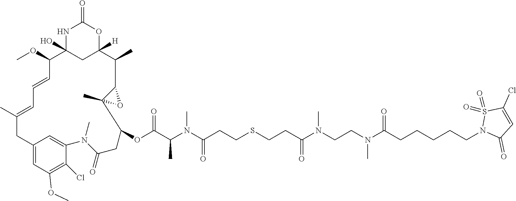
N1C2(O)CC([H])(OC1=O)C(C)C1C(C)(O1)C(OC(C(N(C(CCSCCC(N(CCN(C(CCCCCN1C(=O)C=C(Cl)S1(=O)=O)=O)C)C)=O)=O)C)C)=O)CC(=O)N(C)C1=CC(=CC(OC)=C1Cl)CC(C)=CC=CC2OC
